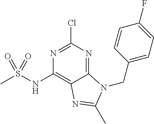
C1(NS(C)(=O)=O)=C2C(=NC(Cl)=N1)N(CC1=CC=C(F)C=C1)C(C)=N2
